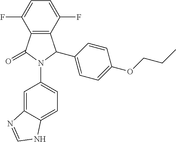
C12=C(C(F)=CC=C1F)C(C1=CC=C(OCCC)C=C1)N(C1=CC=C3C(=C1)N=CN3)C2=O
